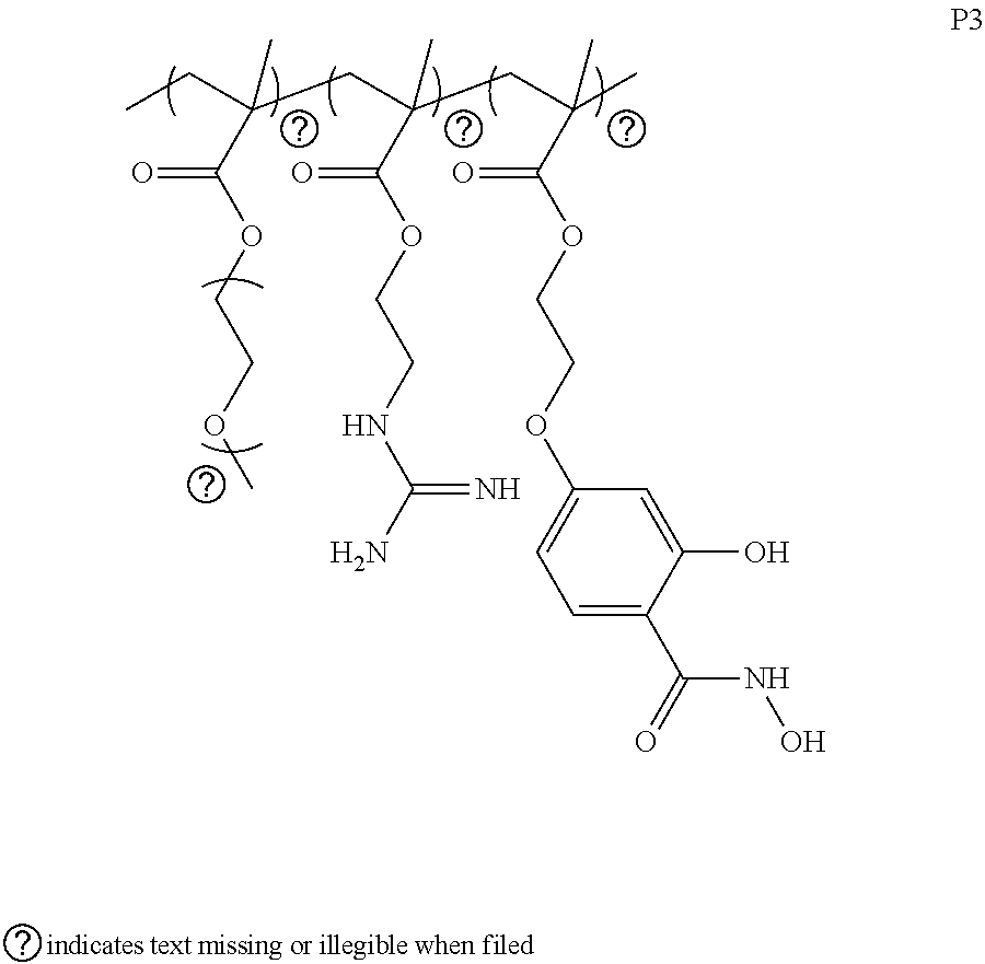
C1=C(C(=O)NO)C(O)=CC(OCCOC(C(C)(CC(CC(CC)(C)C(OCCOC)=O)(C)C(OCCNC(N)=N)=O)C)=O)=C1
